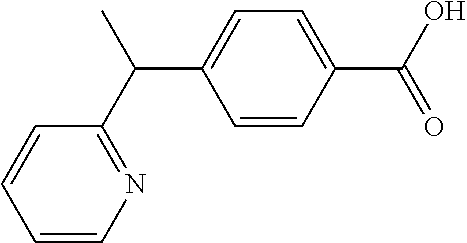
C1=CC=CN=C1C(C1=CC=C(C(=O)O)C=C1)C
